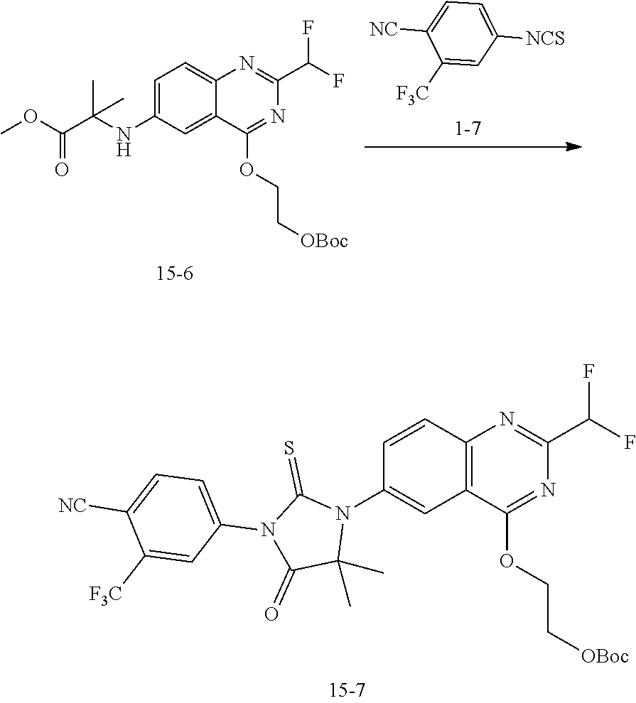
C1=CC(N2C(=S)N(C3=CC=C([NC])C([F3C])=C3)C(=O)C2(C)C)=CC2=C1N=C(C(F)F)N=C2OCC[OBoc].C1=C([NCS])C=C([F3C])C([NC])=C1.C1=C(NC(C(OC)=O)(C)C)C=C2C(=C1)N=C(C(F)F)N=C2OCC[OBoc]
